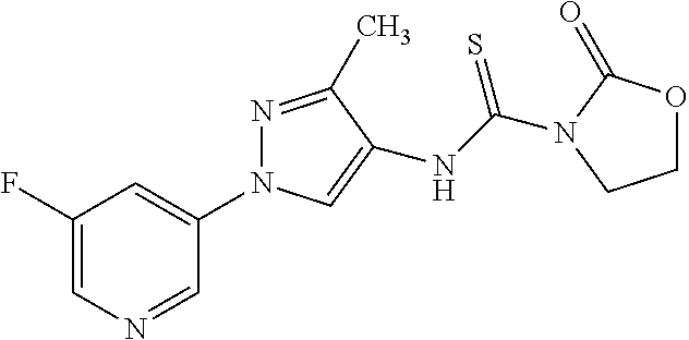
C1(F)=CN=CC(N2N=C(C)C(NC(=S)N3C(=O)OCC3)=C2)=C1
